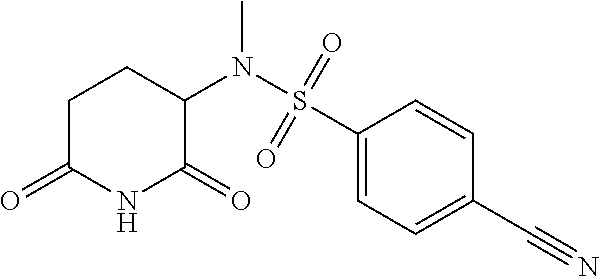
C1C(=O)NC(=O)C(N(S(C2=CC=C(C#N)C=C2)(=O)=O)C)C1
